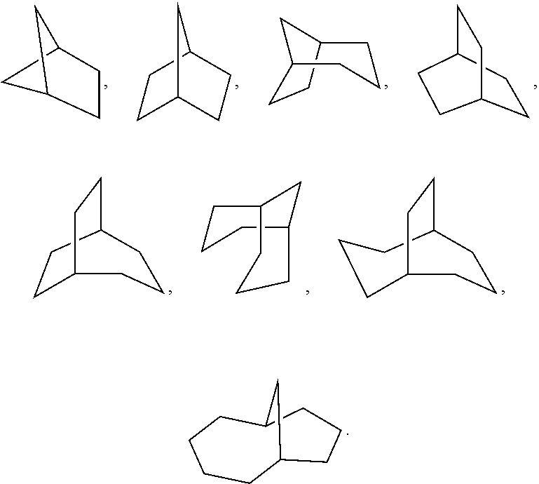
C1CC2CCC1CC2.C1C2CCCC1CC2.C1CC2CCC1C2.C12CC(CC1)C2.C1C2CCCC1CCC2.C1C2CCCC(C1)CCC2.C1C2CCC(C1)CCC2.C1CCC2CCCC(C1)C2
